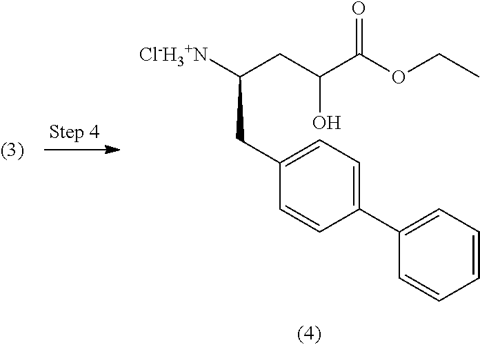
C1(C2=CC=C(CC([Cl-H3+N])CC(C(OCC)=O)O)C=C2)=CC=CC=C1
